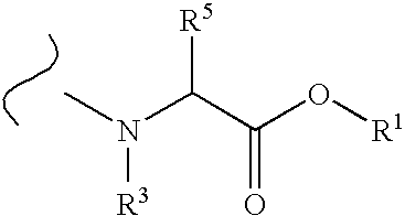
CN(C(C(O[R1])=O)[R5])[R3]
